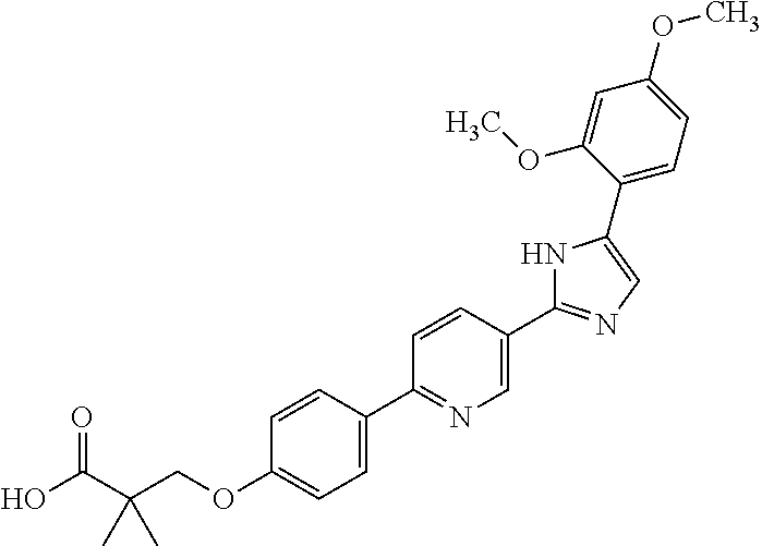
OC(C(COC1=CC=C(C2=NC=C(C3=NC=C(C4=CC=C(OC)C=C4OC)N3)C=C2)C=C1)(C)C)=O
